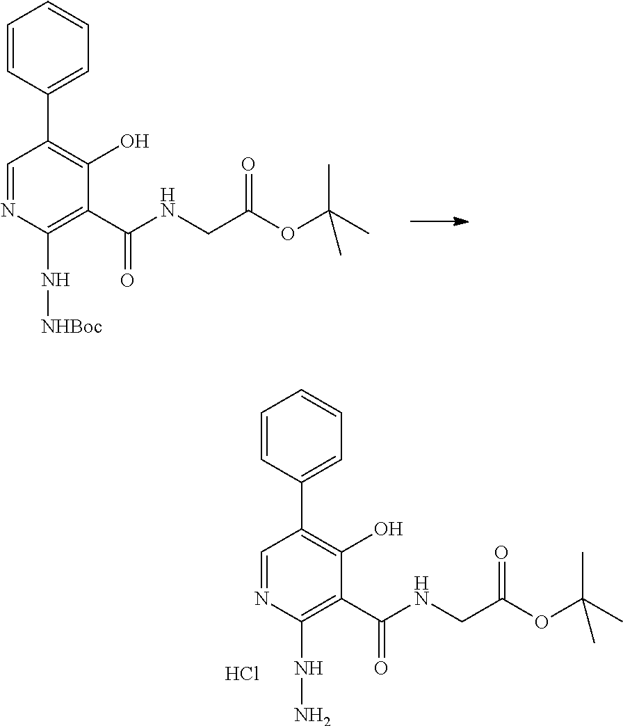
N1=CC(C2=CC=CC=C2)=C(O)C(C(NCC(OC(C)(C)C)=O)=O)=C1N[NHBoc].N1=CC(C2=CC=CC=C2)=C(O)C(C(NCC(OC(C)(C)C)=O)=O)=C1NN.Cl
